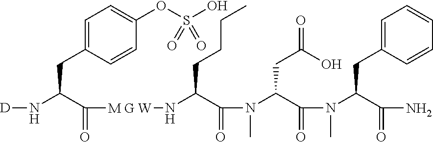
C1=C(CC(N[D])C([M G W]NC(C(N(C)C(C(N(C)C(C(N)=O)CC2=CC=CC=C2)=O)CC(=O)O)=O)CCCC)=O)C=CC(OS(O)(=O)=O)=C1
